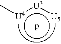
C[U4]:[U3]:[U5].p
